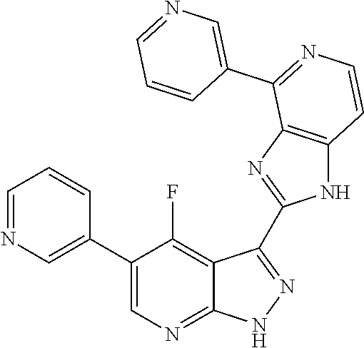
C1=NC=C(C2=CN=C3C(=C2F)C(C2=NC4=C(N2)C=CN=C4C2=CN=CC=C2)=N[N H]3)C=C1
